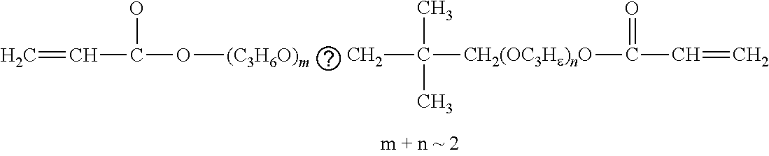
C=CC(O)O[(C3H6O)m].C(C)(C)(C)[CH2(OC3He)nO]C(=O)C=C
